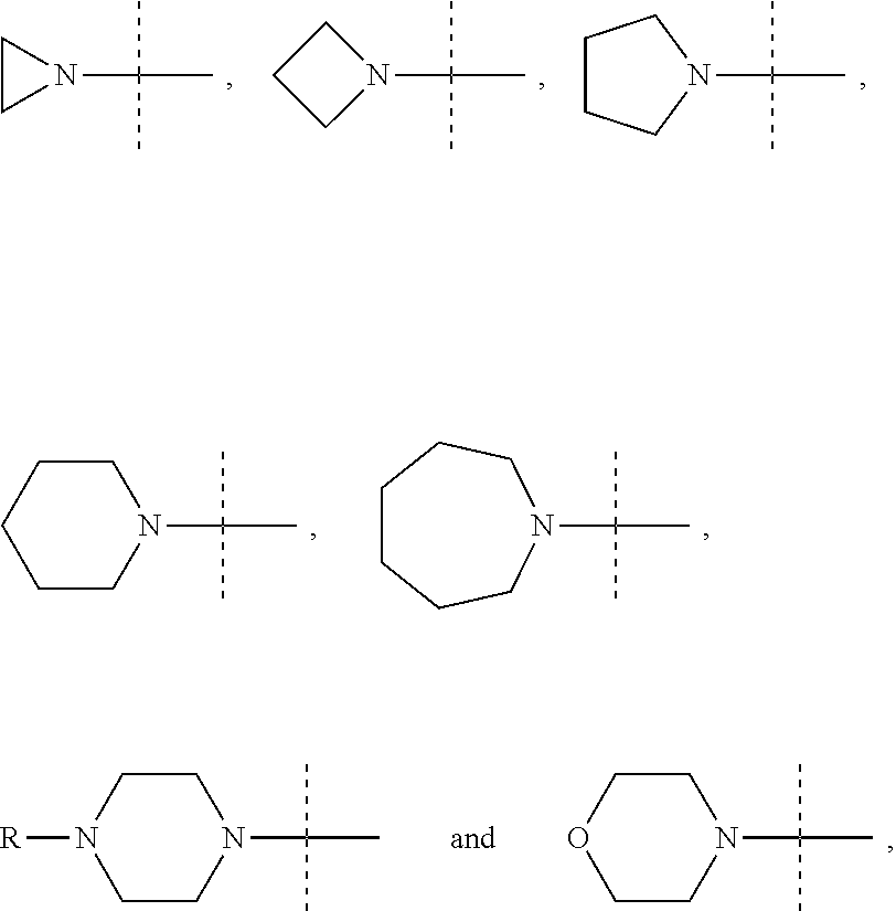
C1CN1C(C)(C)C.N1(C(C)(C)C)CCC1.N1(C(C)(C)C)CCCC1.N1(C(C)(C)C)CCCCC1.N1(C(C)(C)C)CCCCCC1.N1(C(C)(C)C)CCN([R])CC1.N1(C(C)(C)C)CCOCC1
